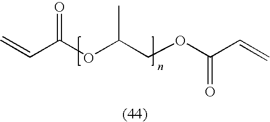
C=CC(OC(COC(C=C)=O)C)=O
